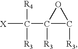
C1([R3])(C([X])([R4])[R3])C([R3])O1
